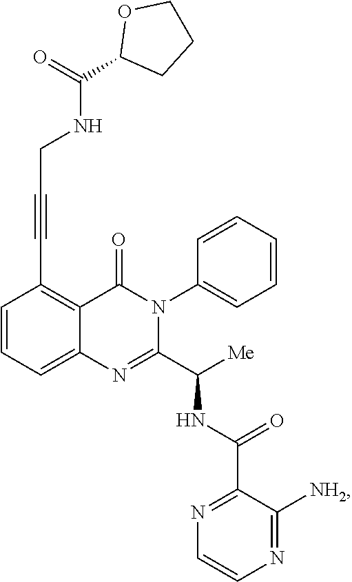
C1=CC=C2C(=C1C#CCNC(=O)C1CCCO1)C(=O)N(C1=CC=CC=C1)C(C([Me])NC(C1=NC=CN=C1[NH2])=O)=N2
